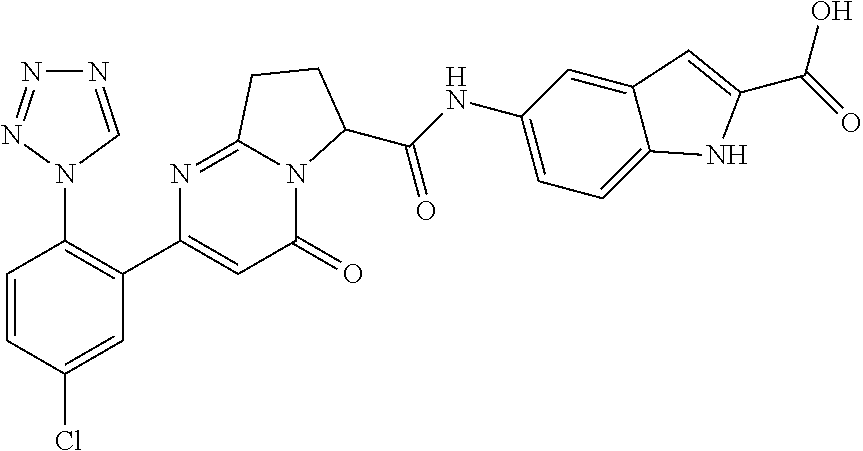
C1=CC(Cl)=CC(C2=CC(=O)N3C(=N2)CCC3C(=O)NC2=CC=C3C(=C2)C=C(C(=O)O)N3)=C1N1C=NN=N1
